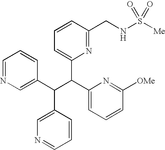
C1=NC=C(C(C(C2=CC=CC([OMe])=N2)C2=CC=CC(CNS([Me])(=O)=O)=N2)C2=CN=CC=C2)C=C1
